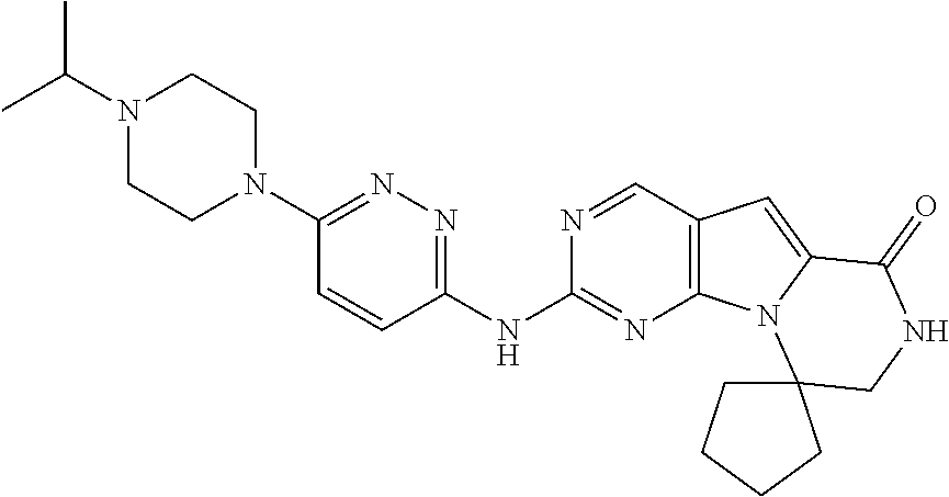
C1=CC(NC2=NC3=C(C=N2)C=C2N3C3(CNC2=O)CCCC3)=NN=C1N1CCN(C(C)C)CC1
